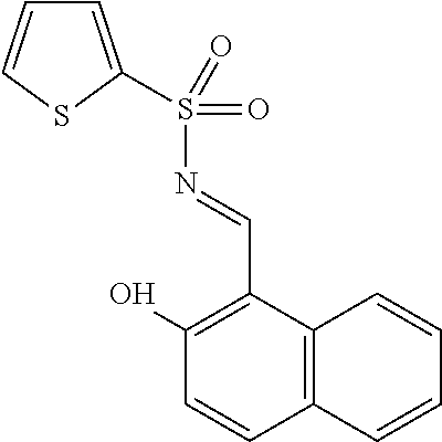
C1=C(S(N=CC2=C(O)C=CC3=C2C=CC=C3)(=O)=O)SC=C1
